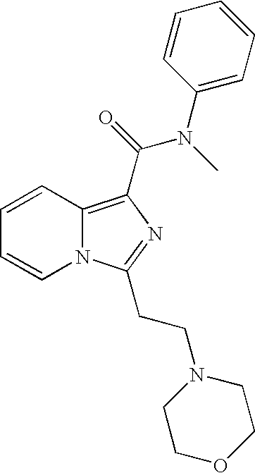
C1=CC2=C(C(=O)N(C)C3=CC=CC=C3)N=C(CCN3CCOCC3)N2C=C1
